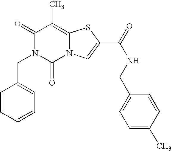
C1(=O)N(CC2=CC=CC=C2)C(=O)N2C(=C1C)SC(C(=O)NCC1=CC=C(C)C=C1)=C2
